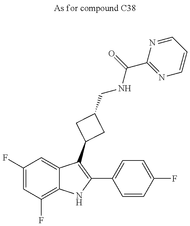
C1(F)=CC(F)=C2C(=C1)C(C1CC(CNC(C3=NC=CC=N3)=O)C1)=C(C1=CC=C(F)C=C1)N2
